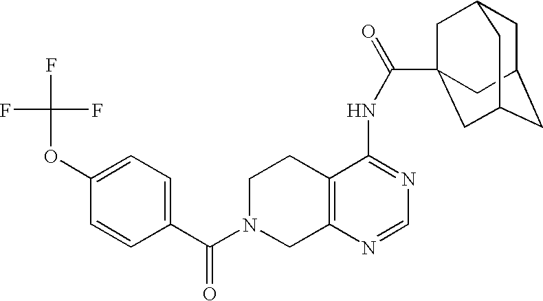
C1N(C(=O)C2=CC=C(OC(F)(F)F)C=C2)CC2=C(C1)C(NC(=O)C13CC4CC(CC(C1)C4)C3)=NC=N2
